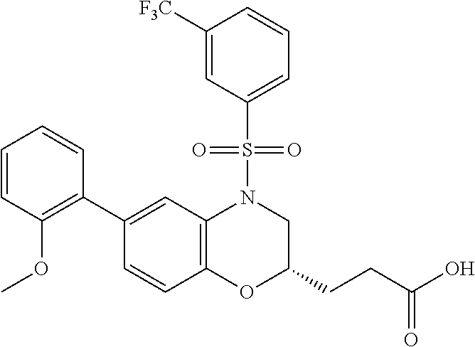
C1(C2=C(OC)C=CC=C2)=CC2=C(C=C1)OC(CCC(O)=O)CN2S(=O)(=O)C1=CC=CC([F3C])=C1
